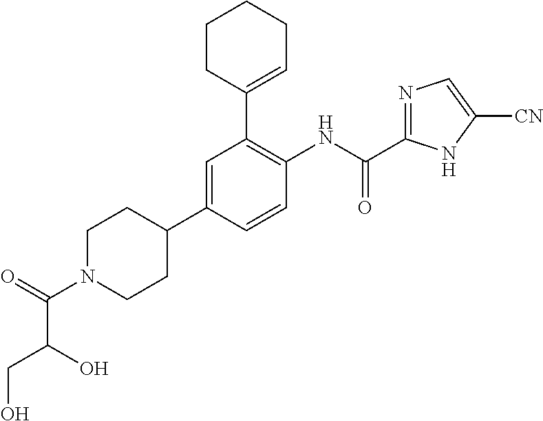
C1N(C(=O)C(CO)O)CCC(C2=CC(C3=CCCCC3)=C(NC(=O)C3=NC=C([CN])N3)C=C2)C1
